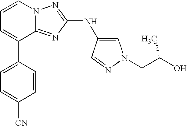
C1=CN2C(=NC(NC3=CN(CC(O)C)N=C3)=N2)C(C2=CC=C([CN])C=C2)=C1
